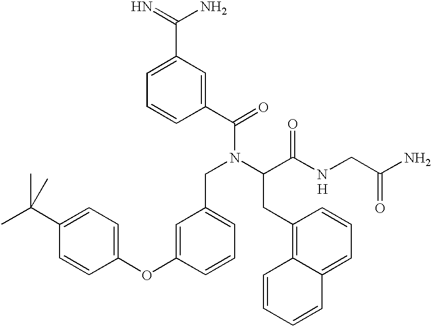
[H].C1=CC(OC2=CC(CN(C(C(NCC(N)=O)=O)CC3=C4C(=CC=C3)C=CC=C4)C(C3=CC(C(N)=N)=CC=C3)=O)=CC=C2)=CC=C1C(C)(C)C
